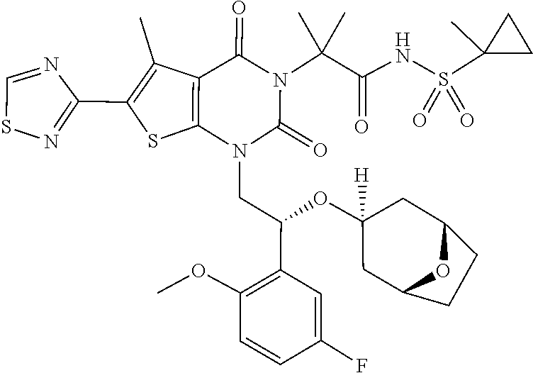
C1(OC(C2=C(OC)C=CC(F)=C2)CN2C(=O)N(C(C(=O)NS(=O)(=O)C3(C)CC3)(C)C)C(=O)C3=C2SC(C2=NSC=N2)=C3C)([H])CC2CCC(C1)O2
